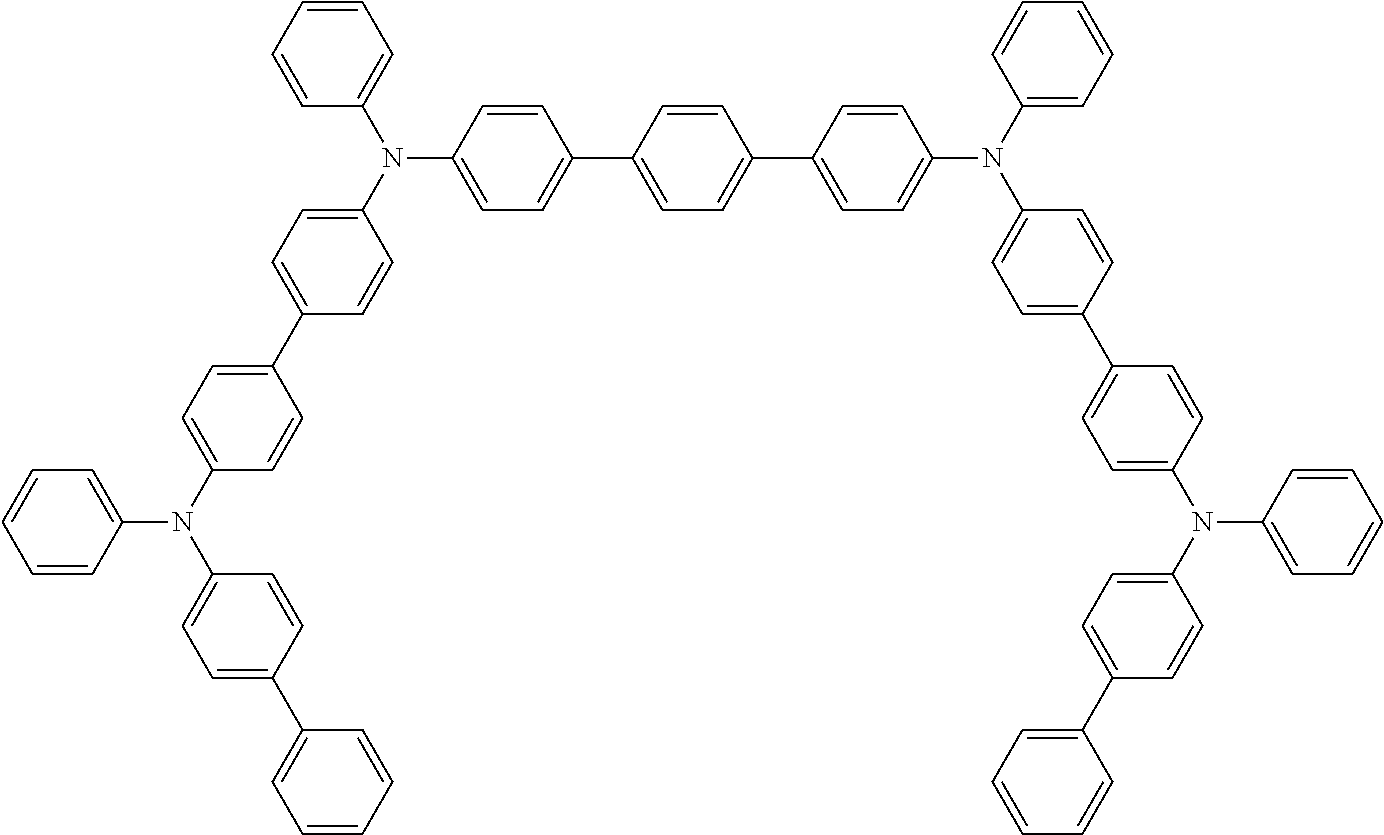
C1(C2=CC=C(C3=CC=C(N(C4=CC=C(C5=CC=C(N(C6=CC=CC=C6)C6=CC=C(C7=CC=CC=C7)C=C6)C=C5)C=C4)C4=CC=CC=C4)C=C3)C=C2)=CC=C(N(C2=CC=C(C3=CC=C(N(C4=CC=CC=C4)C4=CC=C(C5=CC=CC=C5)C=C4)C=C3)C=C2)C2=CC=CC=C2)C=C1
